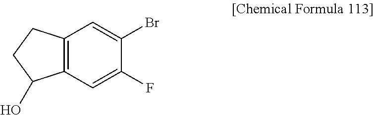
C12=C(C=C(F)C(Br)=C1)C(O)CC2
